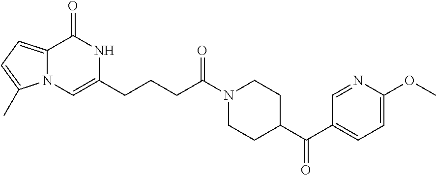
C12=CC=C(C)N1C=C(CCCC(N1CCC(C(=O)C3=CC=C(OC)N=C3)CC1)=O)NC2=O
